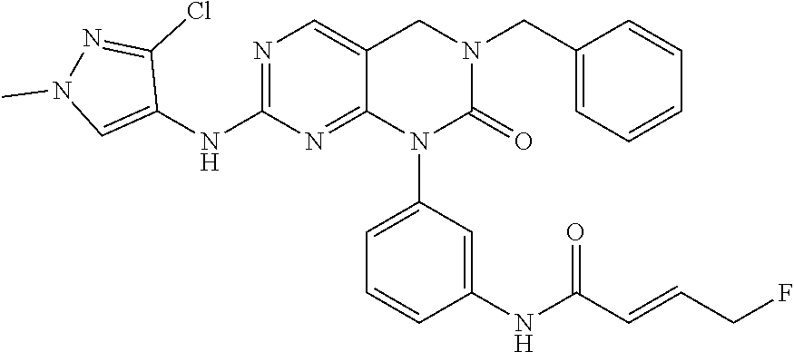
C1(NC2=NC=C3C(=N2)N(C2=CC=CC(NC(C=CCF)=O)=C2)C(=O)N(CC2=CC=CC=C2)C3)=CN(C)N=C1Cl
